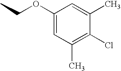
CCOC1=CC(C)=C(Cl)C(C)=C1
